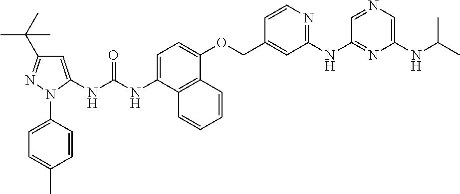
N(C1=CC=C(OCC2=CC(NC3=NC(NC(C)C)=CN=C3)=NC=C2)C2=C1C=CC=C2)C(=O)NC1=CC(C(C)(C)C)=NN1C1=CC=C(C)C=C1
